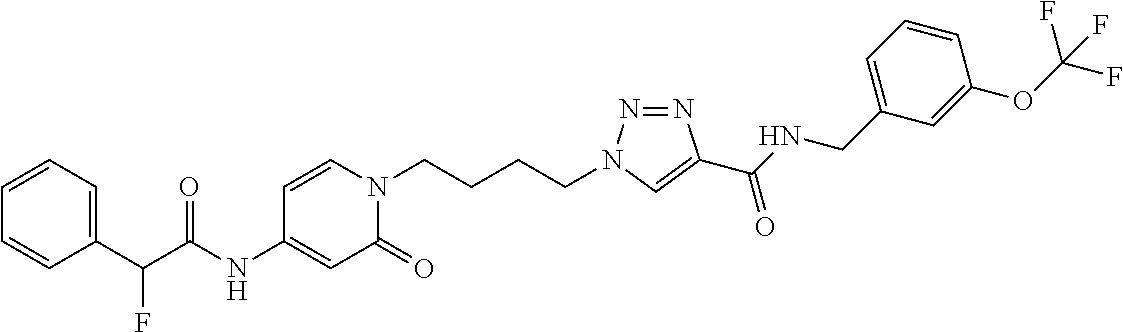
C(NC1=CC(=O)N(CCCCN2N=NC(C(NCC3=CC=CC(OC(F)(F)F)=C3)=O)=C2)C=C1)(=O)C(C1=CC=CC=C1)F
